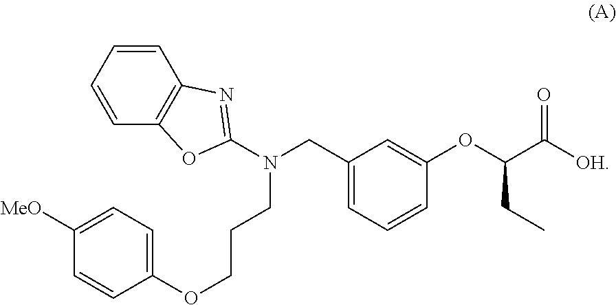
C1=C(CN(C2=NC3=C(O2)C=CC=C3)CCCOC2=CC=C([MeO])C=C2)C=C(OC(C([OH])=O)CC)C=C1
